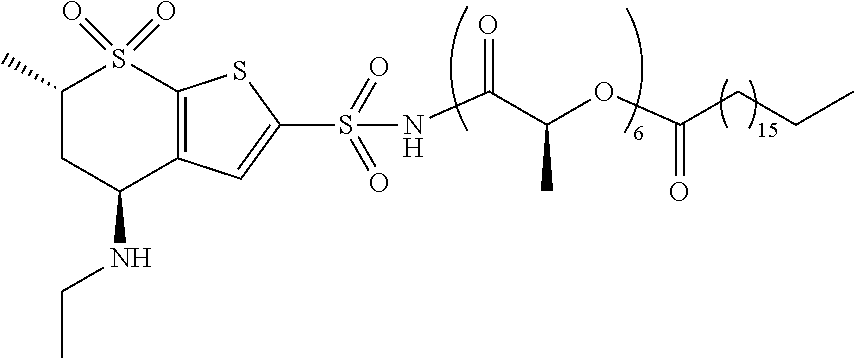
C1(C)CC(NCC)C2=C(S1(=O)=O)SC(S(=O)(=O)NC(=O)C(C)OC(CCC)=O)=C2
